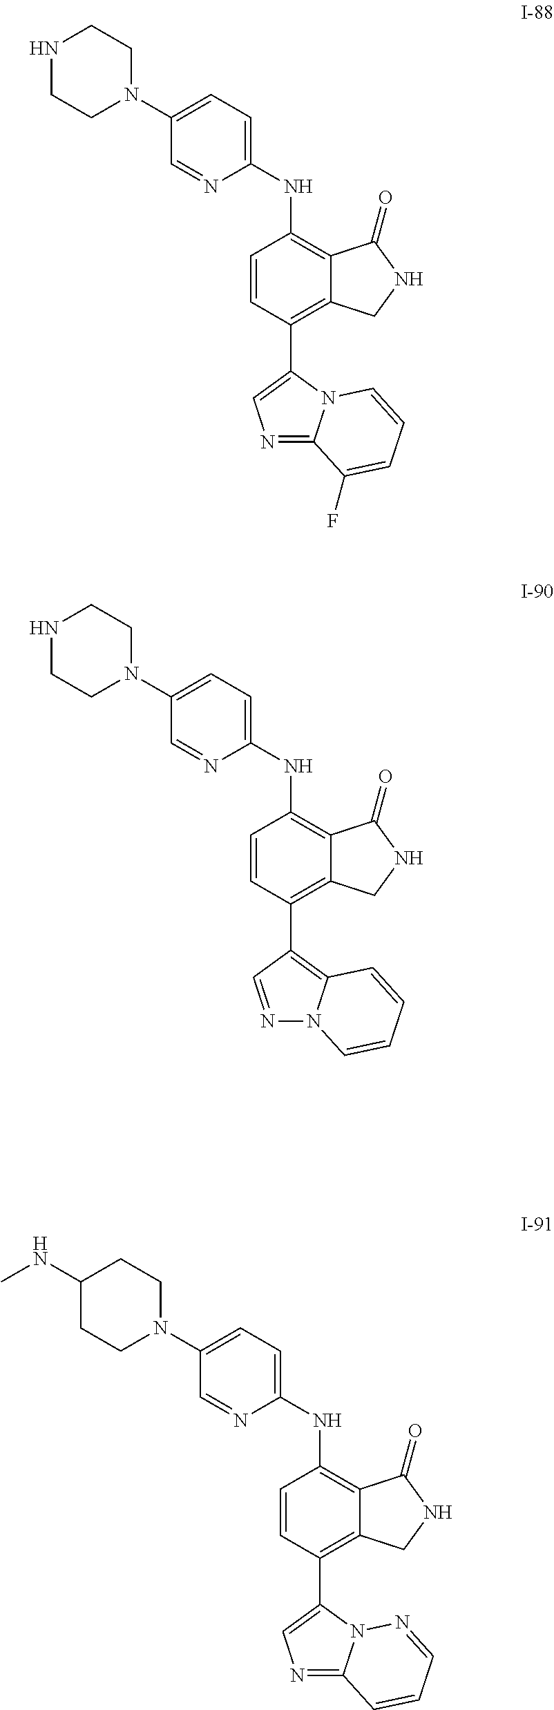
C1=CC(C2=CN=C3N2C=CC=C3F)=C2C(=C1NC1=CC=C(N3CCNCC3)C=N1)C(=O)NC2.C1=CC(C2=C3N(N=C2)C=CC=C3)=C2C(=C1NC1=CC=C(N3CCNCC3)C=N1)C(=O)NC2.C1=CC(C2=CN=C3N2N=CC=C3)=C2C(=C1NC1=CC=C(N3CCC(NC)CC3)C=N1)C(=O)NC2
